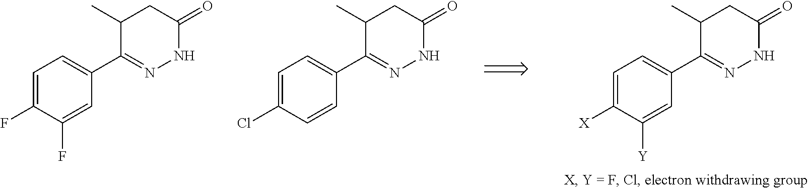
C1=C(F)C(F)=CC(C2=NNC(=O)CC2C)=C1.C1=C(Cl)C=CC(C2=NNC(=O)CC2C)=C1.C1=C([X])C([Y])=CC(C2=NNC(=O)CC2C)=C1
